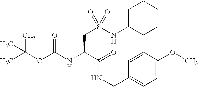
CC(OC(NC(C(=O)NCC1=CC=C(OC)C=C1)CS(NC1CCCCC1)(=O)=O)=O)(C)C
